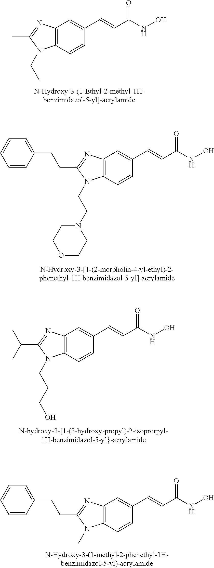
N1(CC)C2=C(N=C1C)C=C(C=CC(NO)=O)C=C2.N1(CCN2CCOCC2)C2=C(N=C1CCC1=CC=CC=C1)C=C(C=CC(NO)=O)C=C2.N1(CCCO)C2=C(N=C1C(C)C)C=C(C=CC(NO)=O)C=C2.N1(C)C2=C(N=C1CCC1=CC=CC=C1)C=C(C=CC(NO)=O)C=C2
